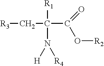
[R3]CC([R1])(C(=O)O[R2])N([H])[R4]
